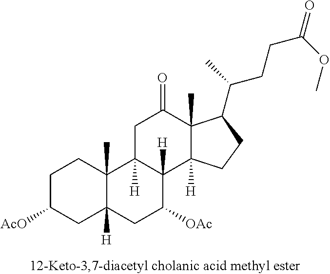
C1C([AcO])CC2([H])C(C)(C1)C1([H])C([H])(C([OAc])C2)C2([H])C(C)(C(=O)C1)C(C(CCC(=O)OC)C)CC2
